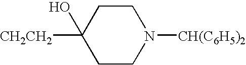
[CH2CH2]C1(O)CCN([CH(C6H5)2])CC1
